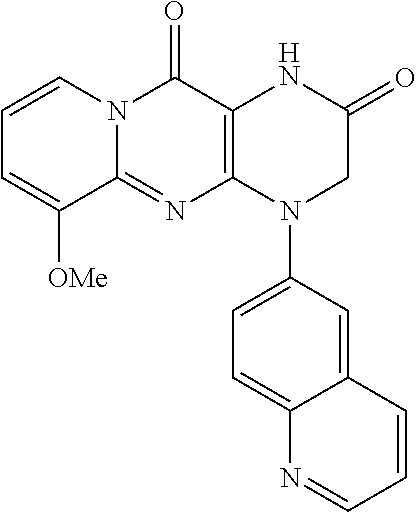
C12=NC3=C(C(=O)N1C=CC=C2[OMe])NC(=O)CN3C1=CC=C2C(=C1)C=CC=N2
